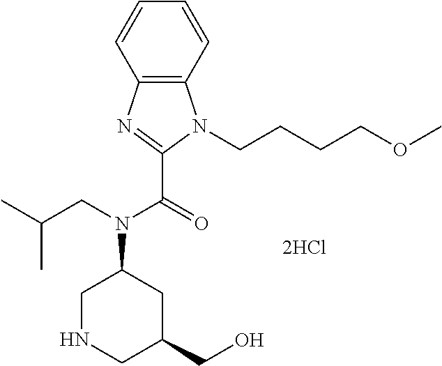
C1=CC2=C(C=C1)N(CCCCOC)C(C(=O)N(CC(C)C)C1CNCC(CO)C1)=N2
